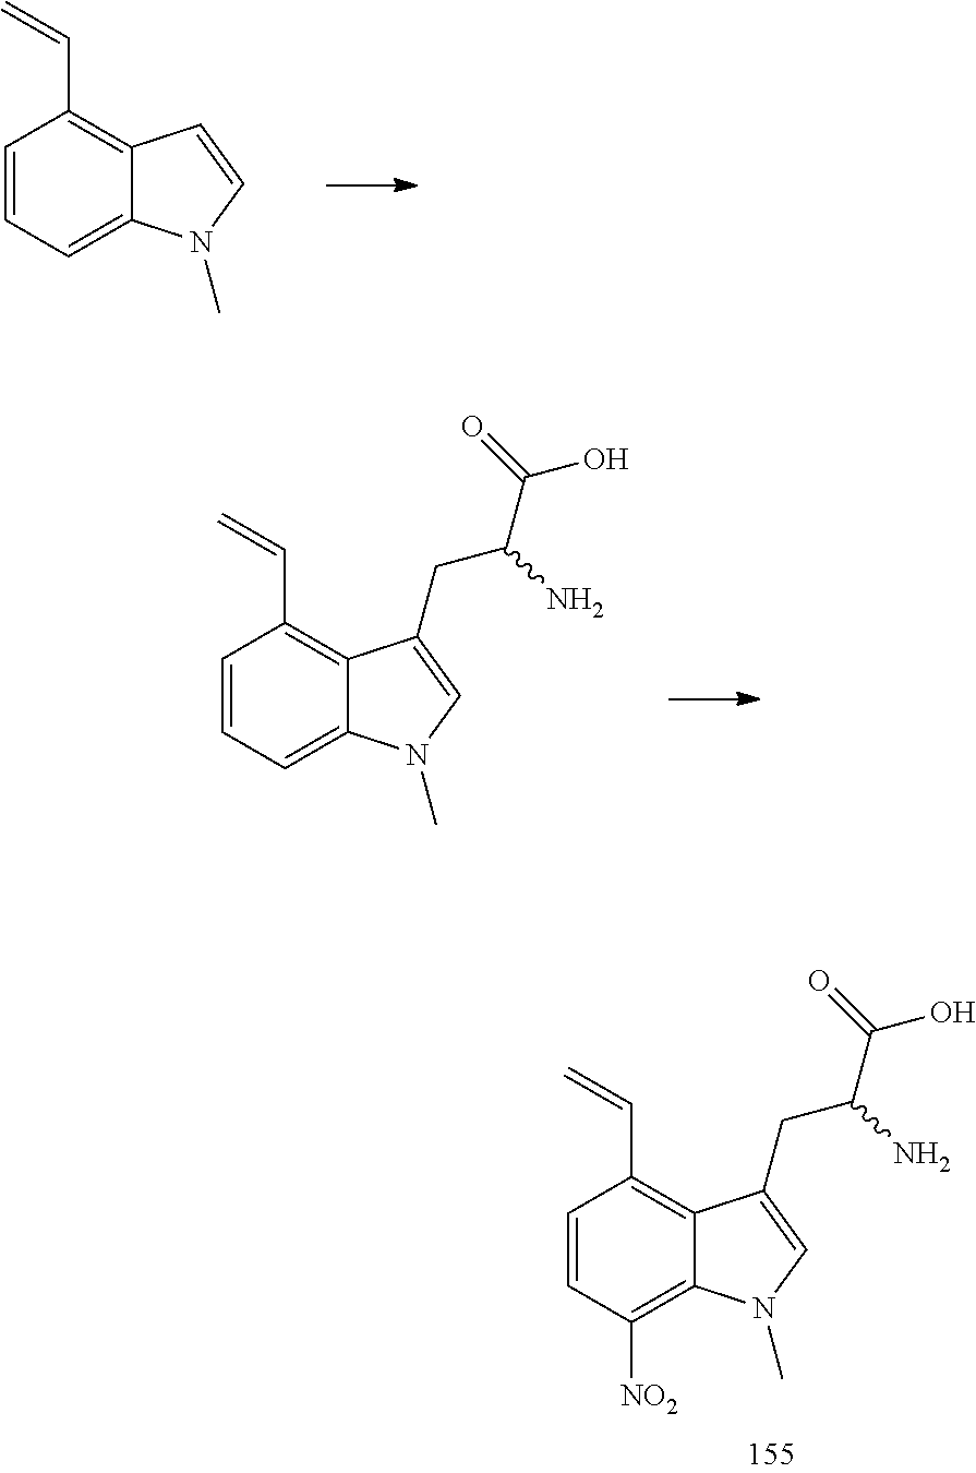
C1=CC=C2C(=C1C=C)C=CN2C.C1=CC=C2C(=C1C=C)C(CC(C(=O)O)N)=CN2C.C1=CC([NO2])=C2C(=C1C=C)C(CC(C(=O)O)N)=CN2C
